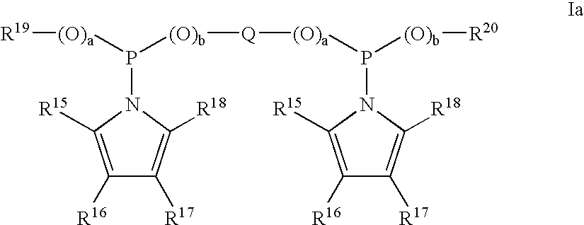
C1([R16])=C([R15])N(P([(O)b][Q][(O)a]P(N2C([R18])=C([R17])C([R16])=C2[R15])[(O)b][R20])[(O)a][R19])C([R18])=C1[R17]
